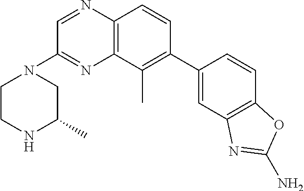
C12=C(C=CC(C3=CC4=C(C=C3)OC(N)=N4)=C1C)N=CC(N1CCNC(C)C1)=N2
